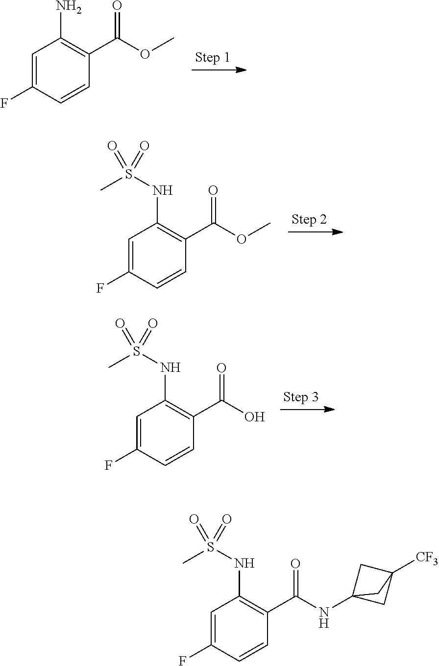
C1=C(F)C=CC(C(OC)=O)=C1N.C1=C(F)C=CC(C(OC)=O)=C1NS(=O)(C)=O.C1=C(F)C=CC(C(O)=O)=C1NS(=O)(C)=O.C1=C(F)C=CC(C(NC23CC([CF3])(C2)C3)=O)=C1NS(=O)(C)=O
